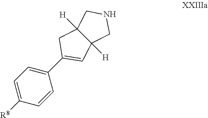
C1=C([R8])C=CC(C2=CC3([H])C([H])(C2)CNC3)=C1
